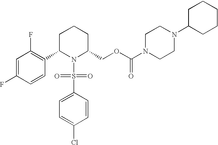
C1=C(F)C=CC(C2N(S(C3=CC=C(Cl)C=C3)(=O)=O)C(COC(N3CCN(C4CCCCC4)CC3)=O)CCC2)=C1F
